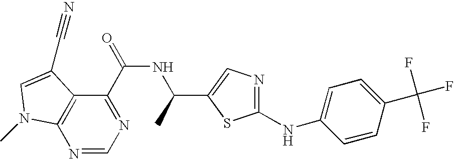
N1=CN=C(C(=O)NC(C)C2=CN=C(NC3=CC=C(C(F)(F)F)C=C3)S2)C2=C1N(C)C=C2C#N
